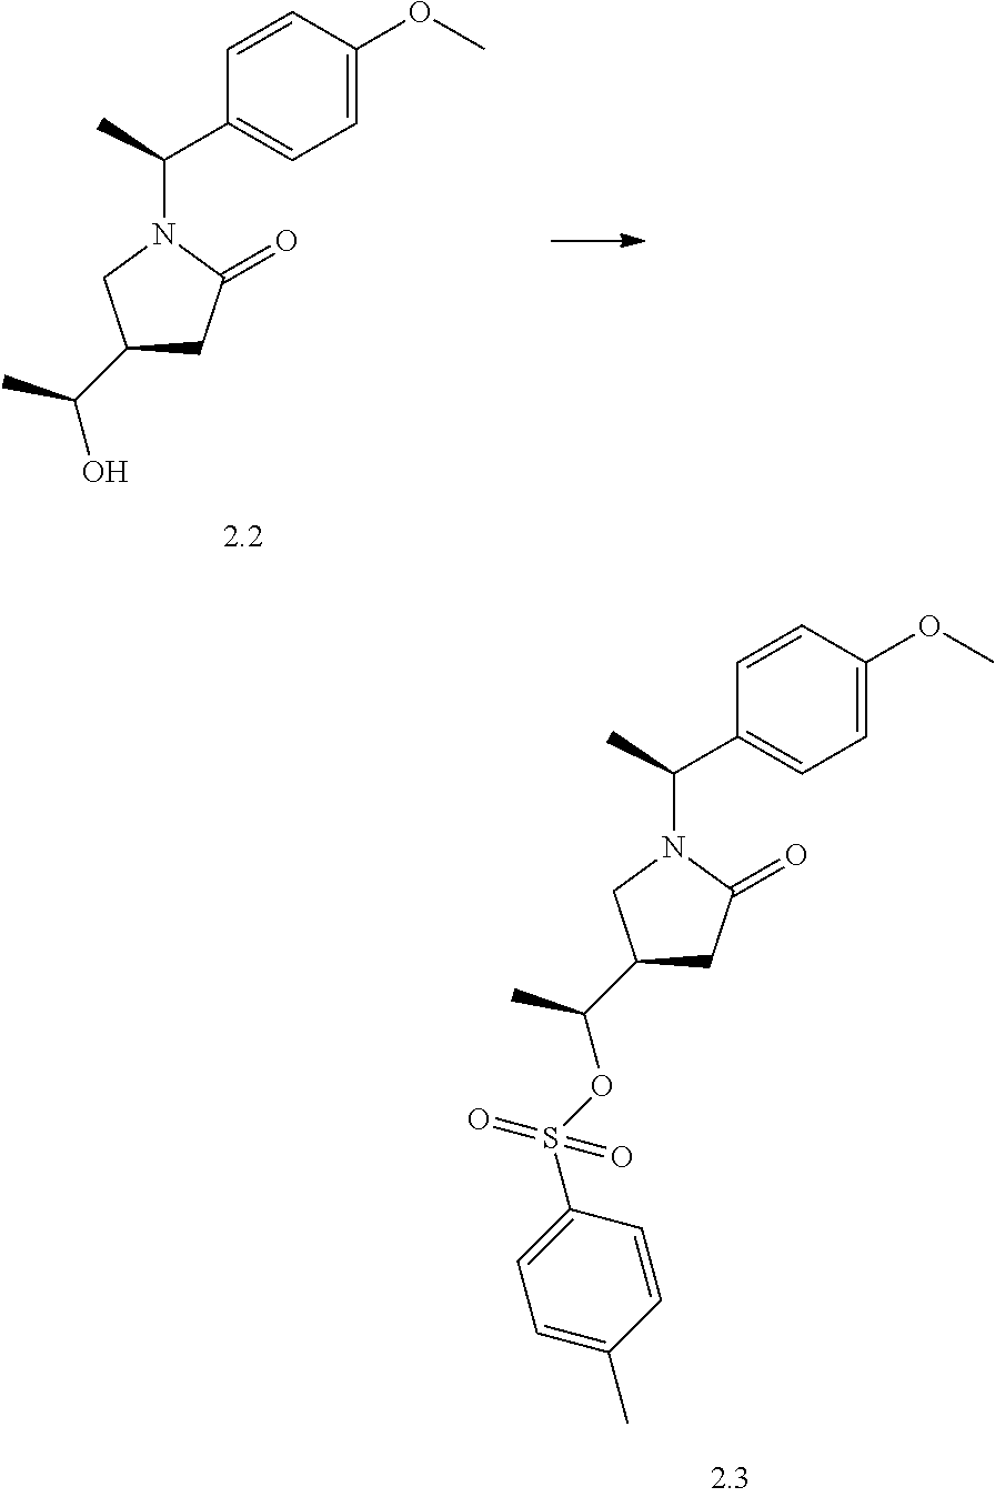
C1(C(C)O)CC(=O)N(C(C)C2=CC=C(OC)C=C2)C1.C1(C(C)OS(=O)(C2=CC=C(C)C=C2)=O)CC(=O)N(C(C)C2=CC=C(OC)C=C2)C1
